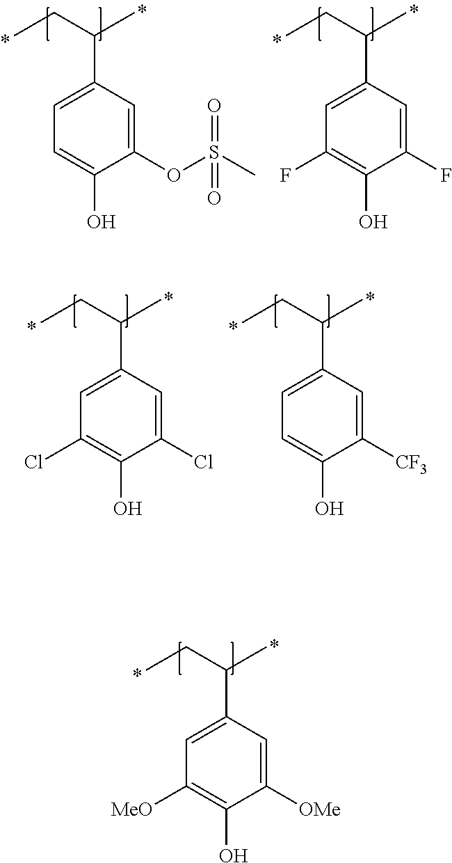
C(C)(CC)C1=CC=C(O)C(OS(C)(=O)=O)=C1.C(C)(CC)C1=CC(F)=C(O)C(F)=C1.C(C)(CC)C1=CC([MeO])=C(O)C([OMe])=C1.C(C)(CC)C1=CC(Cl)=C(O)C(Cl)=C1.C(C)(CC)C1=CC=C(O)C([CF3])=C1
